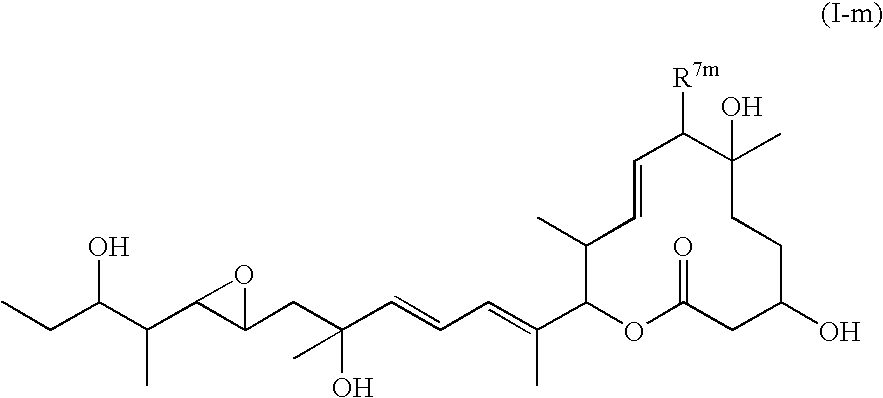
OC(C(C)C1C(CC(O)(C)C=CC=C(C)C2OC(=O)CC(O)CCC(C)(O)C([R7m])C=CC2C)O1)CC
